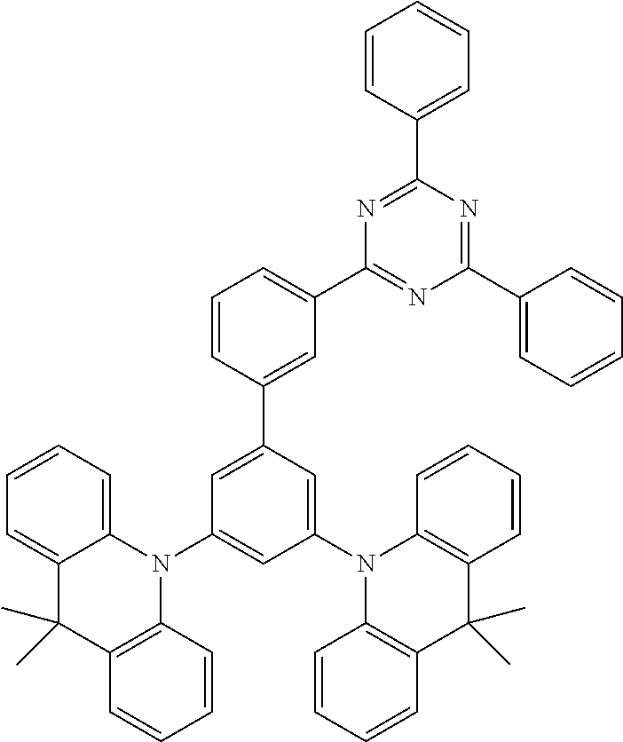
C1=CC(C2=NC(C3=CC=CC(C4=CC(N5C6=CC=CC=C6C(C)(C)C6=C5C=CC=C6)=CC(N5C6=C(C(C)(C)C7=C5C=CC=C7)C=CC=C6)=C4)=C3)=NC(C3=CC=CC=C3)=N2)=CC=C1
